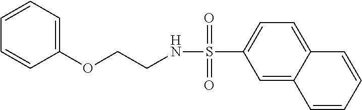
N(S(C1=CC=C2C(=C1)C=CC=C2)(=O)=O)CCOC1=CC=CC=C1
